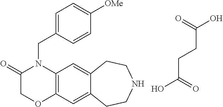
C12=C(C=C3C(=C1)CCNCC3)OCC(=O)N2CC1=CC=C([OMe])C=C1.C(C(=O)O)CC(O)=O
